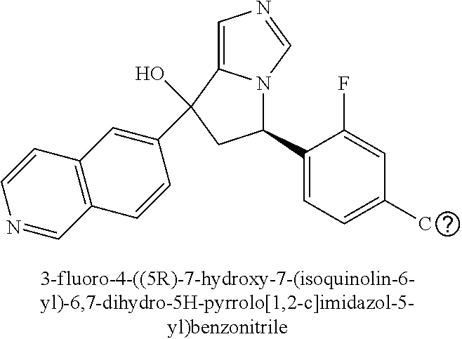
C1=C2N(C=N1)C(C1=CC=C(C)C=C1F)CC2(C1=CC2=C(C=C1)C=NC=C2)O
